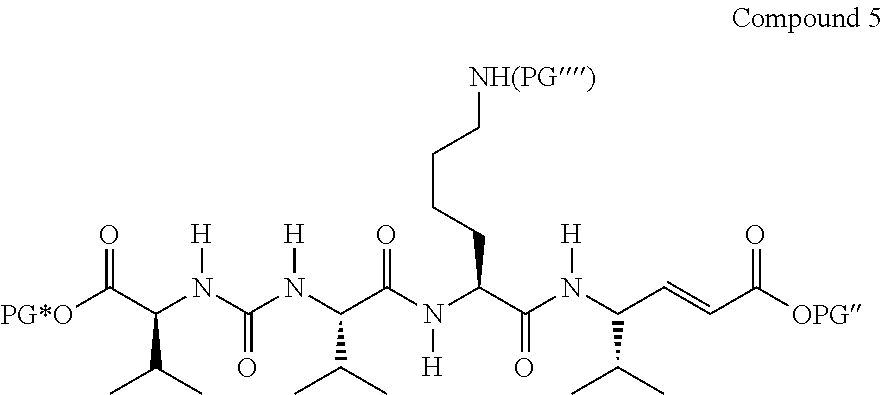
[PG*O]C(C(N(C(N(C(C(N(C(CCCC[NH(PG)])C(=O)N([H])C(C(C)C)C=CC(=O)[OPG])[H])=O)C(C)C)[H])=O)[H])C(C)C)=O
